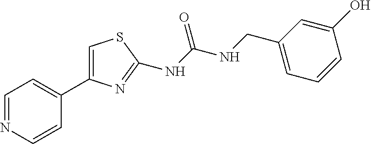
C1=NC=CC(C2=CSC(NC(NCC3=CC=CC(O)=C3)=O)=N2)=C1
